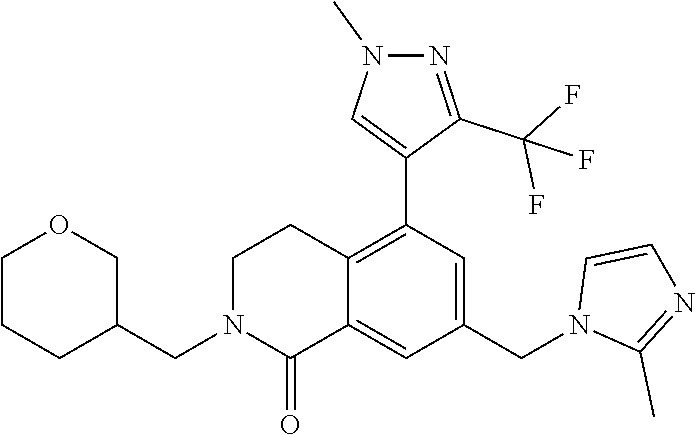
C1CCC(CN2C(=O)C3=CC(CN4C(C)=NC=C4)=CC(C4=CN(C)N=C4C(F)(F)F)=C3CC2)CO1
